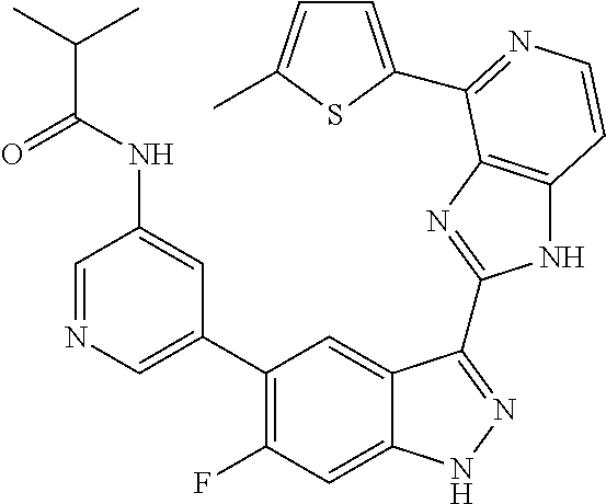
C1=C(C2=C(F)C=C3C(=C2)C(C2=NC4=C(N2)C=CN=C4C2=CC=C(C)S2)=NN3)C=C(NC(C(C)C)=O)C=N1
